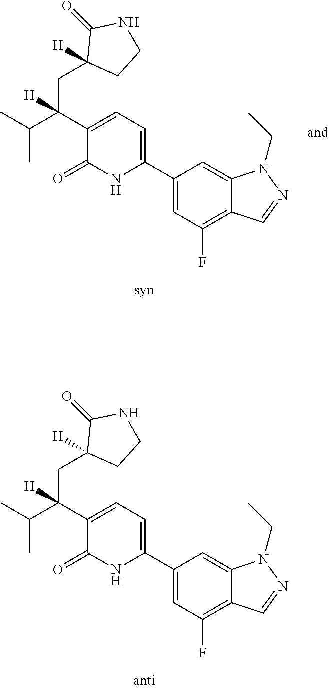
C1(C2=CC=C(C(C(C)C)(CC3([H])CCNC3=O)[H])C(=O)N2)=CC(F)=C2C(=C1)N(CC)N=C2.C1(C2=CC=C(C(C(C)C)(CC3([H])CCNC3=O)[H])C(=O)N2)=CC(F)=C2C(=C1)N(CC)N=C2
